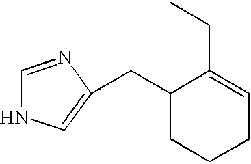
C1(CC2=CNC=N2)CCCC=C1CC
